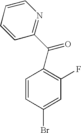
C1=CC(Br)=CC(F)=C1C(C1=NC=CC=C1)=O
